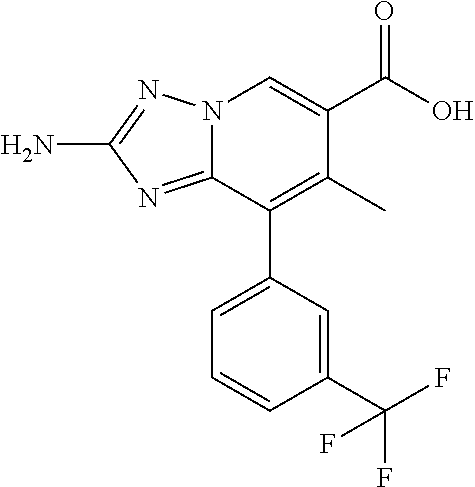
N12C(=NC(N)=N1)C(C1=CC=CC(C(F)(F)F)=C1)=C(C)C(C(O)=O)=C2
